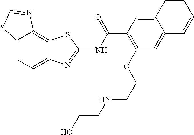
C12=CC=C3C(=C1N=CS2)SC(NC(C1=C(OCCNCCO)C=C2C(=C1)C=CC=C2)=O)=N3
